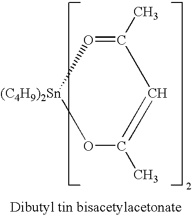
O1=C(C)C=C(C)O[(C4H9)2Sn]1
